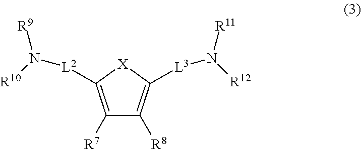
C1([R7])=C([L2]N([R10])[R9])[X]C([L3]N([R12])[R11])=C1[R8]
